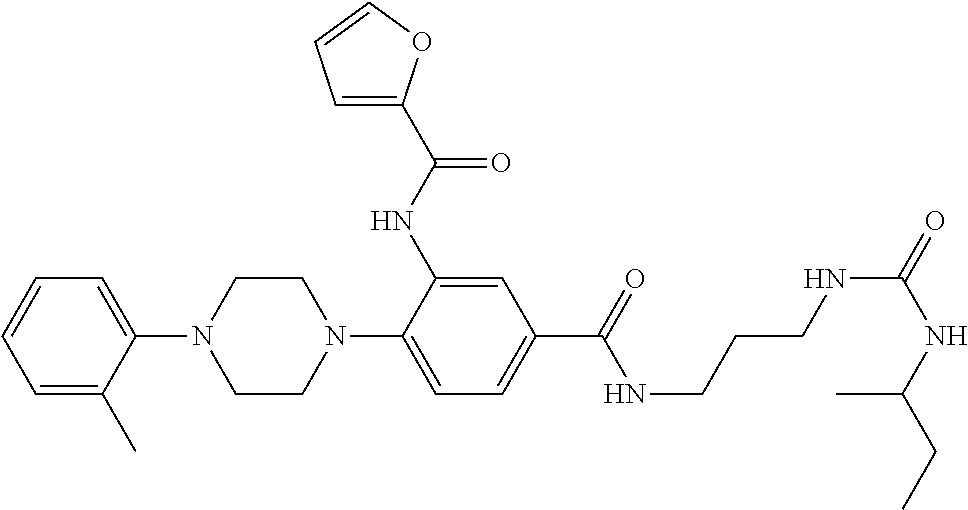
C1=CC=C(C)C(N2CCN(C3=CC=C(C(=O)NCCCNC(=O)NC(CC)C)C=C3NC(C3=CC=CO3)=O)CC2)=C1
